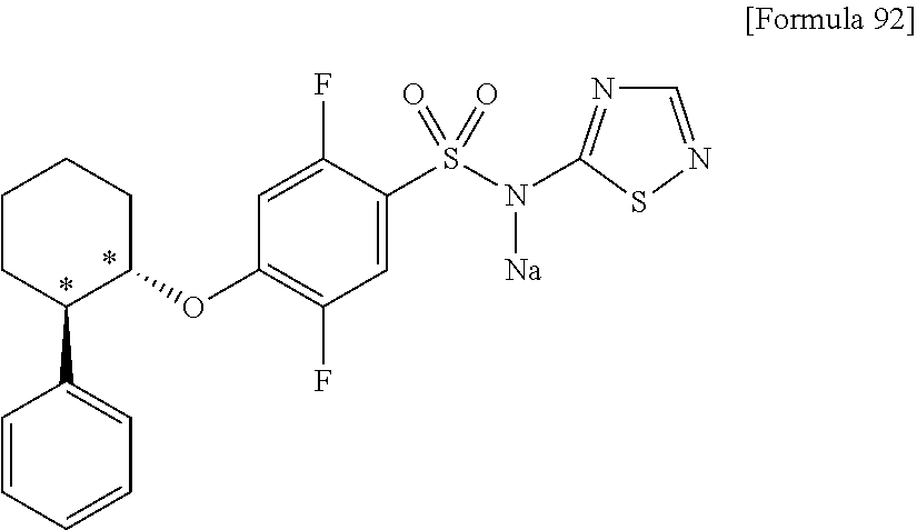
C1(C2C(OC3=C(F)C=C(S(=O)(=O)N([Na])C4=NC=NS4)C(F)=C3)CCCC2)=CC=CC=C1
